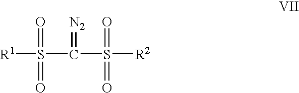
[R1]S(C(S([R2])(=O)=O)=[N2])(=O)=O
